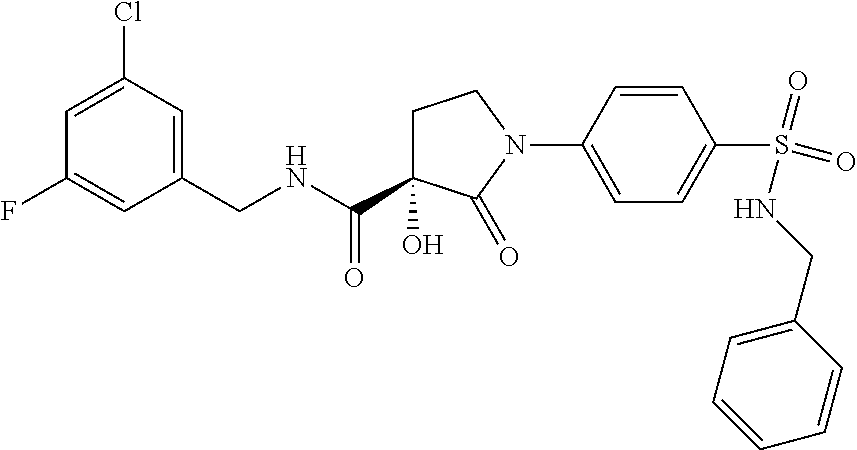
C1C(O)(C(NCC2=CC(Cl)=CC(F)=C2)=O)C(=O)N(C2=CC=C(S(NCC3=CC=CC=C3)(=O)=O)C=C2)C1
